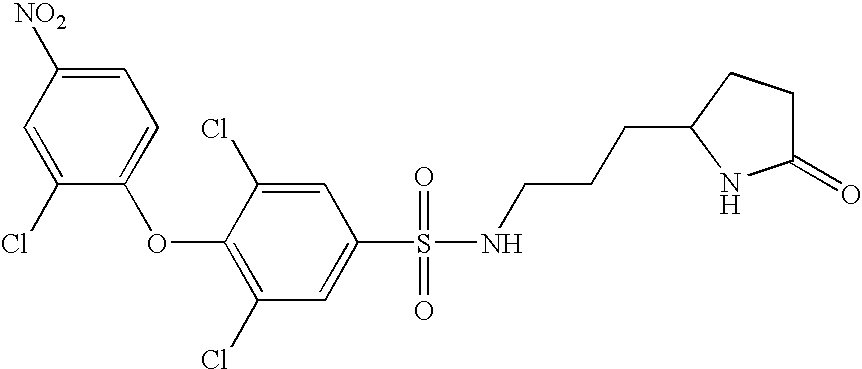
O(C1=C(Cl)C=C(S(=O)(=O)NCCCC2NC(=O)CC2)C=C1Cl)C1=CC=C([NO2])C=C1Cl
